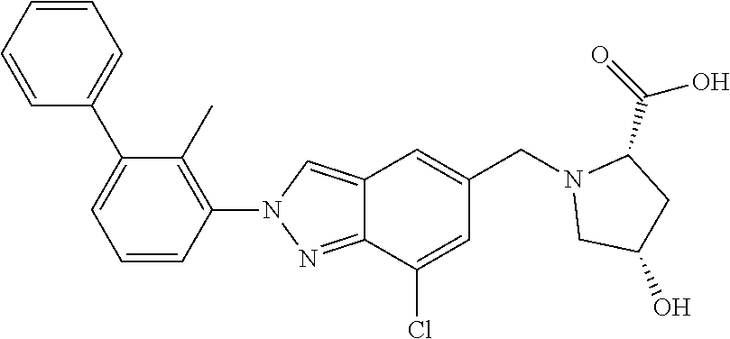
C1=CC=CC(C2=CC=CC(N3N=C4C(=C3)C=C(CN3CC(O)CC3C(=O)O)C=C4Cl)=C2C)=C1
